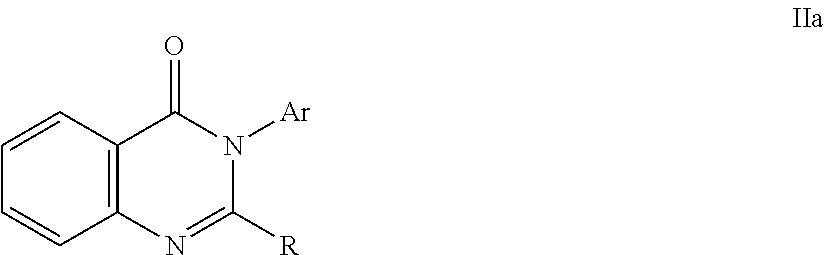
C12=C(N=C([R])N([Ar])C1=O)C=CC=C2
